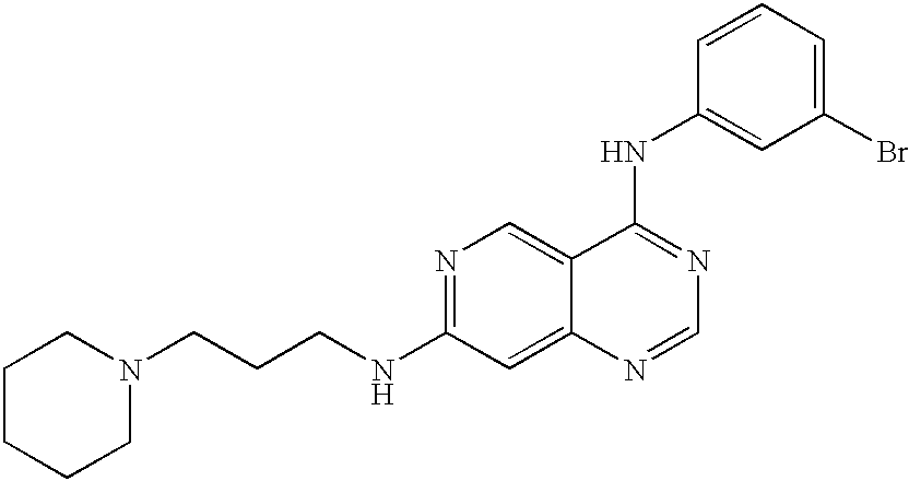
N1=C(NCCCN2CCCCC2)C=C2C(=C1)C(NC1=CC(Br)=CC=C1)=NC=N2
